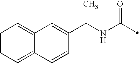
C(NC(=O)C)(C1=CC2=CC=CC=C2C=C1)C
